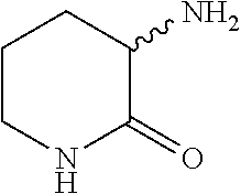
N1C(=O)C(N)CCC1
